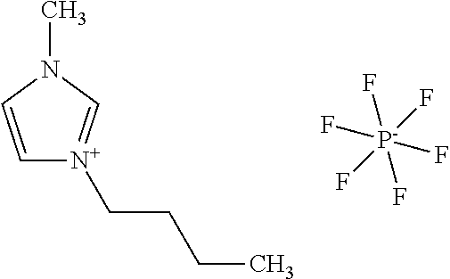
C1=CN(C)C=[N+]1CCCC.F[P-](F)(F)(F)(F)F
